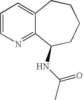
C1=CN=C2C(=C1)CCCCC2NC(C)=O
